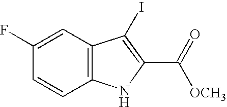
C12=C(C=C(F)C=C1)C(I)=C(C(=O)[OCH3])N2
